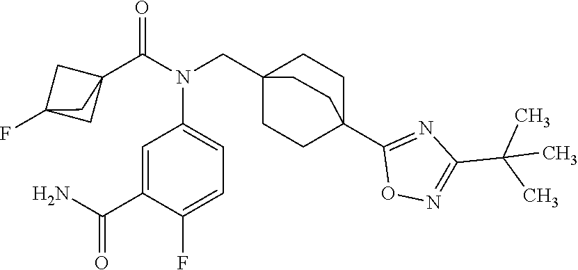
C1=C(F)C(C(N)=O)=CC(N(CC23CCC(C4=NC(C(C)(C)C)=NO4)(CC2)CC3)C(=O)C23CC(F)(C2)C3)=C1
